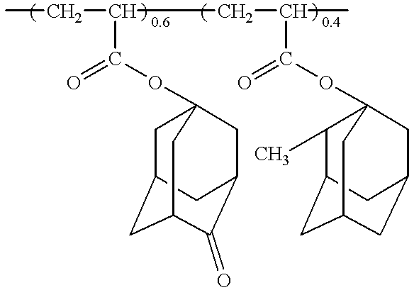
CCC(CC(C)C(OC12C(C)C3CC(CC(C1)C3)C2)=O)C(OC12CC3CC(C(=O)C(C1)C3)C2)=O
